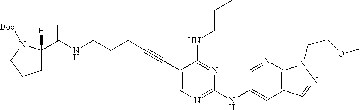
C(NCCCC#CC1=CN=C(NC2=CC3=C(N=C2)N(CCOC)N=C3)N=C1NCCC)(=O)C1([H])CCCN1[Boc]
